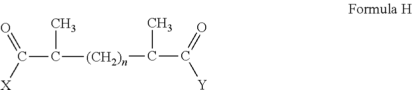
[(CH2)n](C(C([Y])=O)C)C(C([X])=O)C
